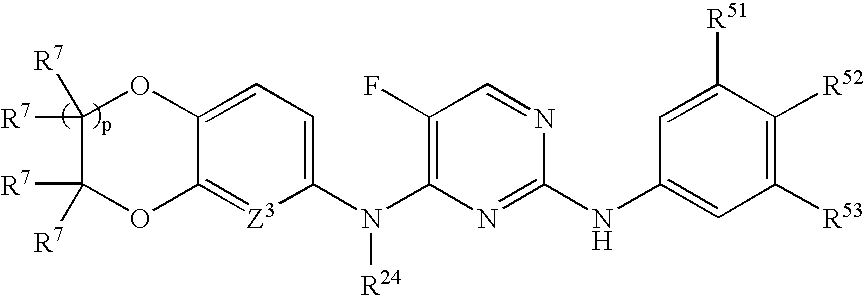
C1=C([R51])C([R52])=C([R53])C=C1NC1=NC(N(C2=CC=C3C(=[Z3]2)OC([R7])([R7])C([R7])([R7])O3)[R24])=C(F)C=N1
